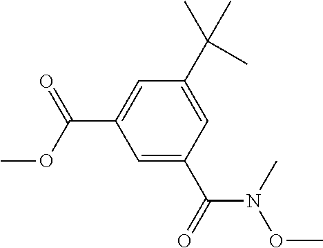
C1(C(C)(C)C)=CC(C(N(C)OC)=O)=CC(C(OC)=O)=C1
